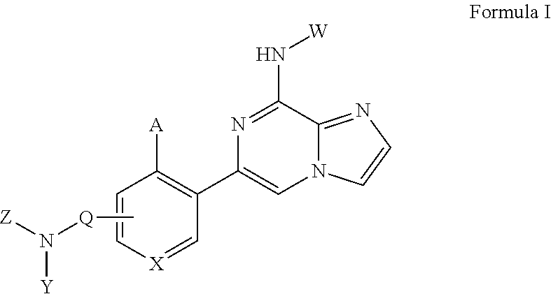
[X]1=CC(C2=CN3C(=NC=C3)C(N[W])=N2)=C([A])C=C1.C[Q]N([Z])[Y]
